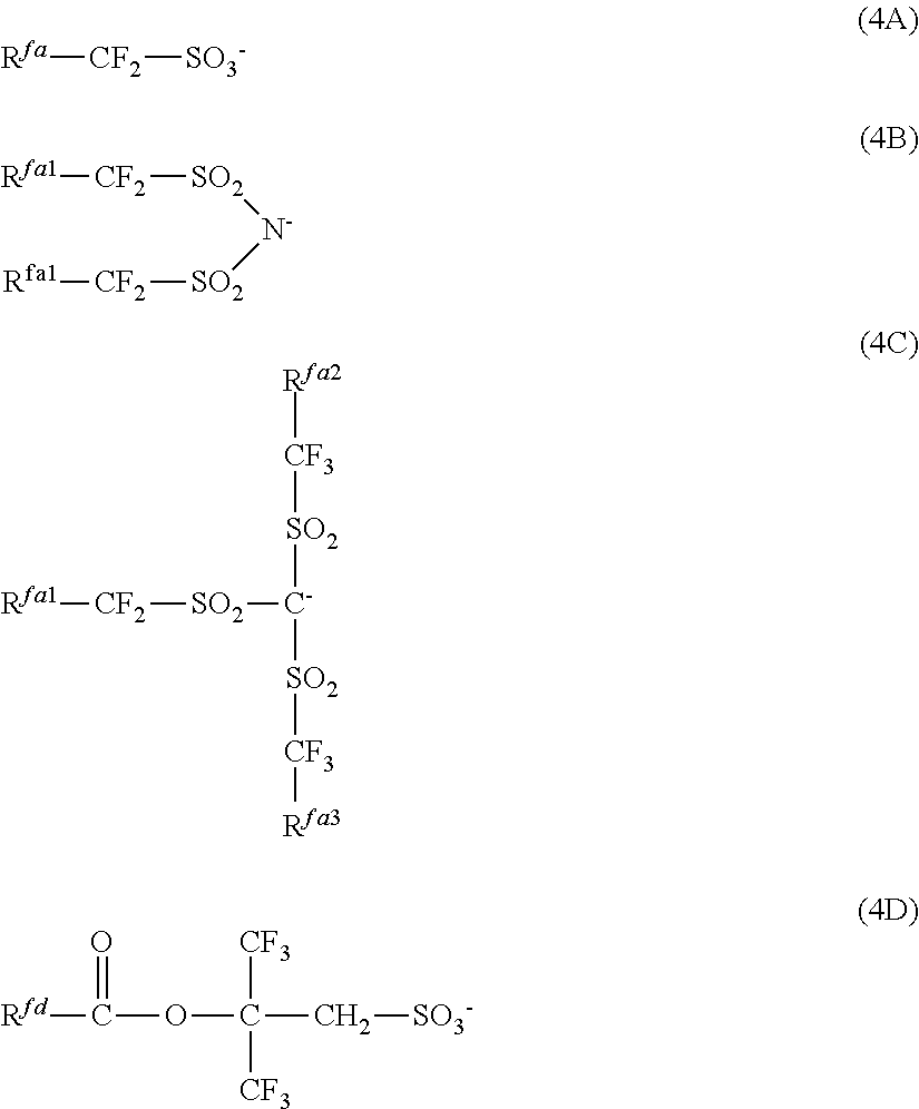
[Rfa][CF2][SO3-].[Rfa1][CF2][SO2][N-][SO2][CF2][Rfa1].[Rfa1][CF2][SO2][C-]([SO2][CF3][Rfa2])[SO2][CF3][Rfa3].[Rfd]C(OC(C[SO3-])([CF3])[CF3])=O
